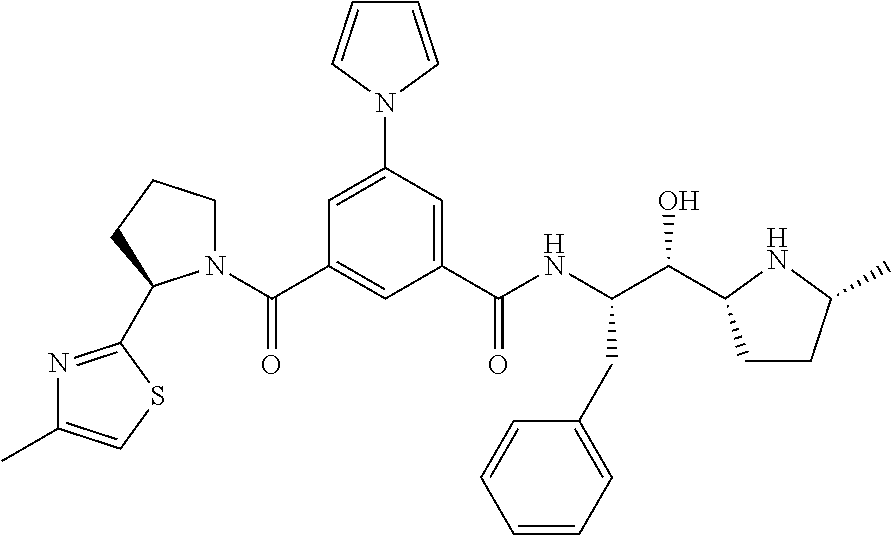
C1=C(N2C=CC=C2)C=C(C(NC(C(O)C2CCC(C)N2)CC2=CC=CC=C2)=O)C=C1C(=O)N1CCCC1C1=NC(C)=CS1
